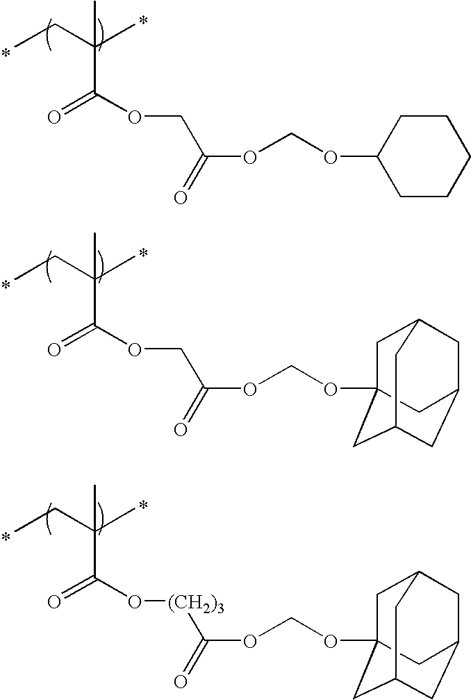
O(C(=O)C(CC)(C)C)CC(OCOC1CCCCC1)=O.O(C(=O)C(CC)(C)C)CC(OCOC12CC3CC(CC(C1)C3)C2)=O.O(C(=O)C(CC)(C)C)[(CH2)3]C(OCOC12CC3CC(CC(C1)C3)C2)=O
